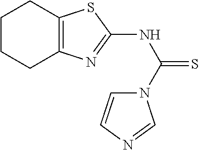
C1CCC2=C(C1)SC(NC(=S)N1C=CN=C1)=N2
